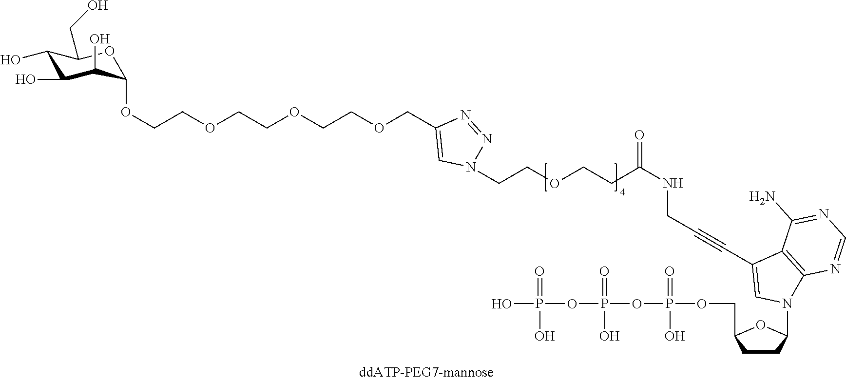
OP(O)(=O)OP(=O)(OP(=O)(OCC1CCC(N2C3=C(C(C#CCNC(CCOCCN4N=NC(COCCOCCOCCOC5OC(CO)C(O)C(O)C5O)=C4)=O)=C2)C(N)=NC=N3)O1)O)O
